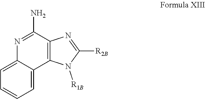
C12=CC=CC=C1C1=C(C(N)=N2)N=C([R2B])N1[R1B]
